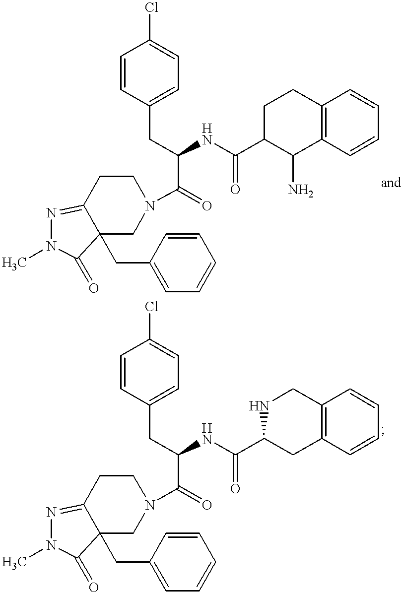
C(C1=CC=CC=C1)C12C(=NN(C)C1=O)CCN(C(C(CC1=CC=C(Cl)C=C1)NC(=O)C1C(N)C3=C(CC1)C=CC=C3)=O)C2.C(C1=CC=CC=C1)C12C(=NN(C)C1=O)CCN(C(C(CC1=CC=C(Cl)C=C1)NC(=O)C1CC3=C(CN1)C=CC=C3)=O)C2
